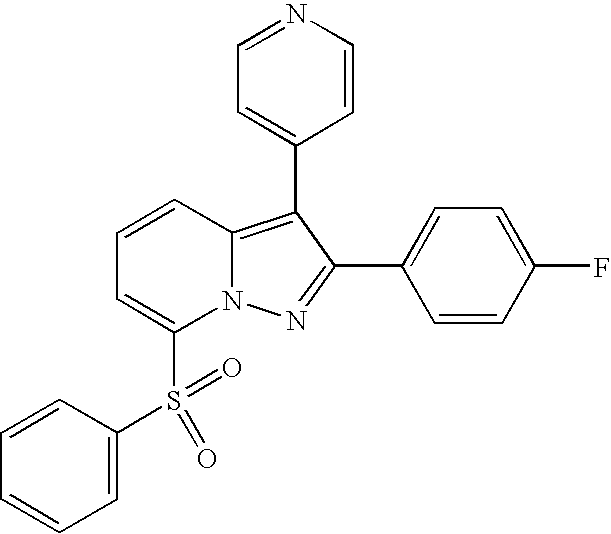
C1=CC(S(C2=CC=CC3=C(C4=CC=NC=C4)C(C4=CC=C(F)C=C4)=NN23)(=O)=O)=CC=C1
